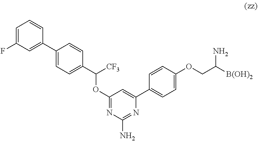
C1=C(F)C=C(C2=CC=C(C([CF3])OC3=NC(N)=NC(C4=CC=C(OCC(N)[B(OH)2])C=C4)=C3)C=C2)C=C1
